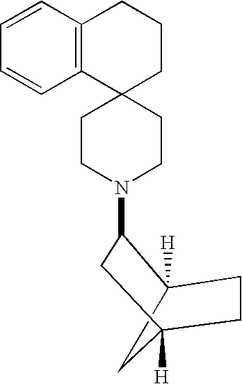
C12([H])CC([H])(CC1N1CCC3(CC1)CCCC1=C3C=CC=C1)CC2
